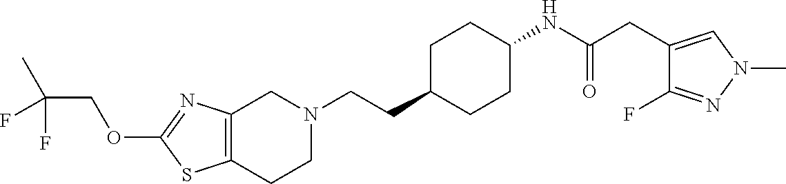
C12=C(CCN(CCC3CCC(NC(CC4=CN(C)N=C4F)=O)CC3)C1)SC(OCC(C)(F)F)=N2
